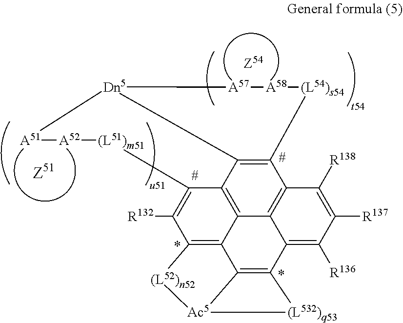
C12=C3C4=C5C6=C1C([R138])=C([R137])C([R136])=C6C1=C6C5=C(C([R132])=C4[(L51)m51][A52][A51][Dn5]3[A57][A58][(L54)s54]2)[(L52)n52][Ac5]6[(L532)q53]1
